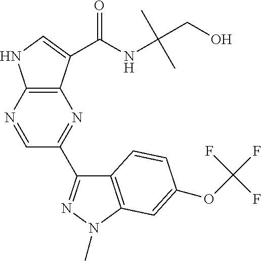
C12=C(N=CC(C3=NN(C)C4=C3C=CC(OC(F)(F)F)=C4)=N1)NC=C2C(NC(C)(C)CO)=O
